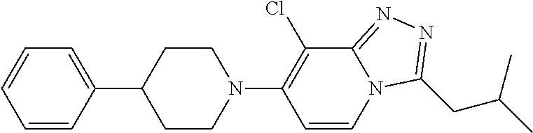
C1=CC(C2CCN(C3=C(Cl)C4=NN=C(CC(C)C)N4C=C3)CC2)=CC=C1
